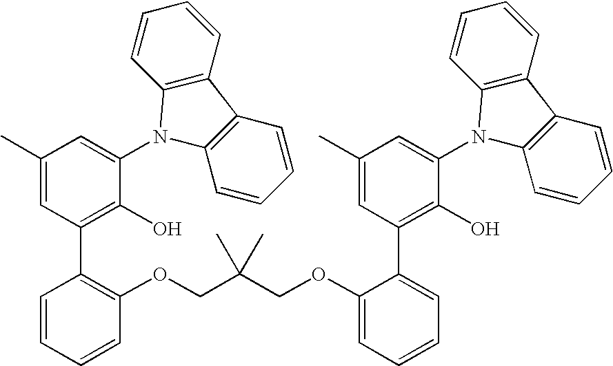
C1(C)=CC(C2=C(OCC(COC3=CC=CC=C3C3=C(O)C(N4C5=C(C6=C4C=CC=C6)C=CC=C5)=CC(C)=C3)(C)C)C=CC=C2)=C(O)C(N2C3=C(C4=C2C=CC=C4)C=CC=C3)=C1
